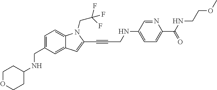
C1=C(CNC2CCOCC2)C=C2C(=C1)N(CC(F)(F)F)C(C#CCNC1=CC=C(C(NCCOC)=O)N=C1)=C2
